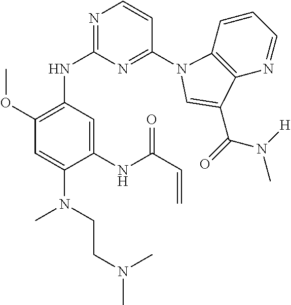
C1(NC(C=C)=O)=CC(NC2=NC=CC(N3C4=C(N=CC=C4)C(C(N(C)[H])=O)=C3)=N2)=C(OC)C=C1N(C)CCN(C)C
